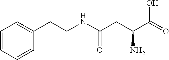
C1=CC=CC(CCNC(CC(C(=O)O)N)=O)=C1
